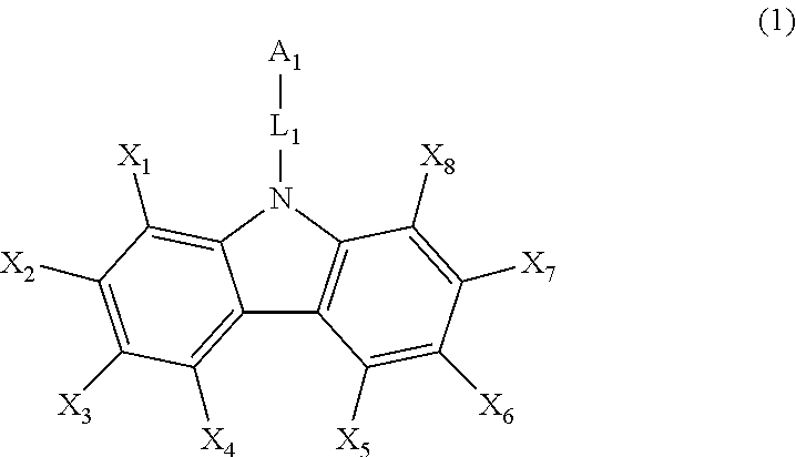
C12=C([X4])C([X3])=C([X2])C([X1])=C1N([L1][A1])C1=C2C([X5])=C([X6])C([X7])=C1[X8]
